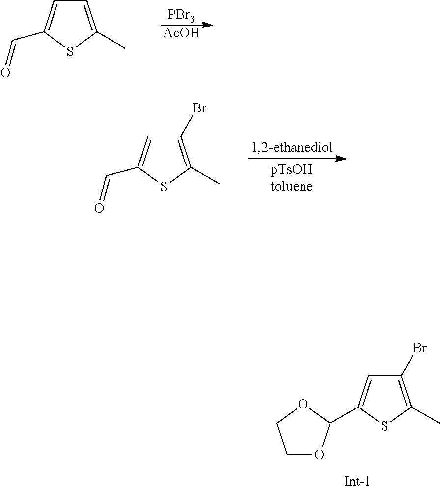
C1OC(C2=CC(Br)=C(C)S2)OC1.C1=C(C)SC(C=O)=C1.[PBr3].[AcOH].C1(Br)=C(C)SC(C=O)=C1
